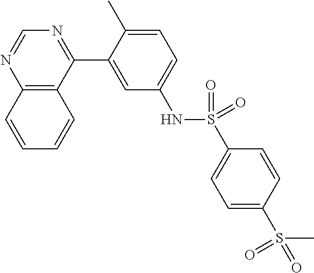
C12=C(C(C3=CC(NS(C4=CC=C(S(=O)(C)=O)C=C4)(=O)=O)=CC=C3C)=NC=N1)C=CC=C2
